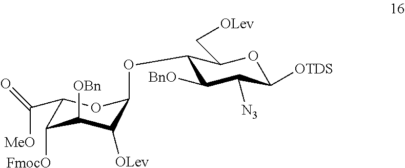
C1(OC2C([BnO])C([N3])C([OTDS])OC2C[OLev])C([OLev])C([OBn])C([FmocO])C(C([MeO])=O)O1
